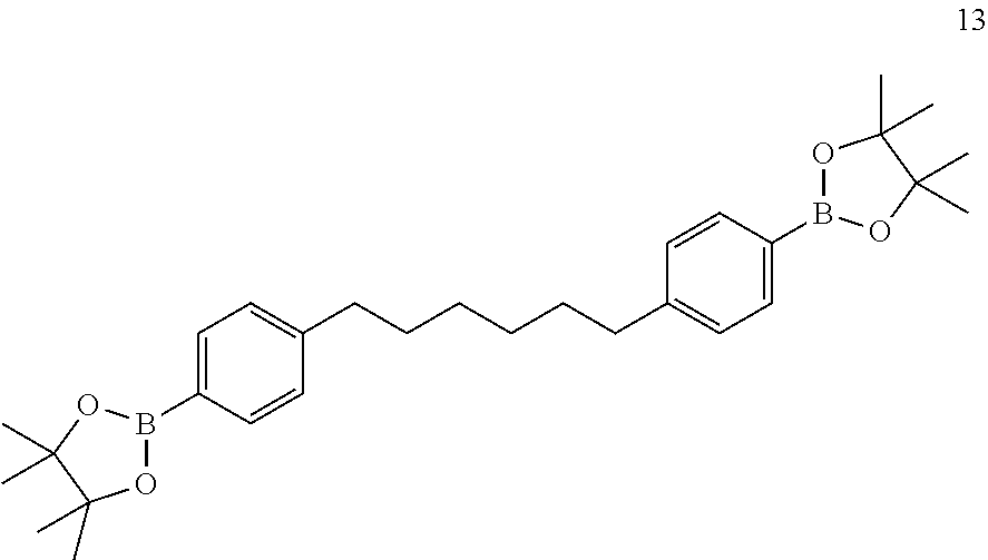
C1=C(B2OC(C)(C)C(C)(C)O2)C=CC(CCCCCCC2=CC=C(B3OC(C)(C)C(C)(C)O3)C=C2)=C1
